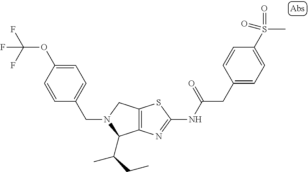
C12=C(N=C(NC(CC3=CC=C(S(C)(=O)=O)C=C3)=O)S1)C(C(CC)C)N(CC1=CC=C(OC(F)(F)F)C=C1)C2
